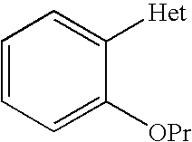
C1=CC=C([OPr])C([Het])=C1
